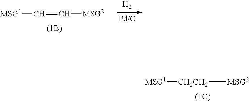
[MSG1]C=C[MSG2].[H2].[Pd/C].[MSG1][CH2CH2][MSG2]
